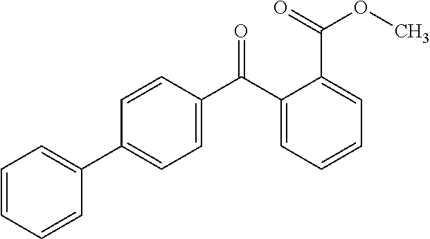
C1=CC=CC=C1C1=CC=C(C(C2=CC=CC=C2C(OC)=O)=O)C=C1
